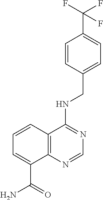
C1=C(CNC2=NC=NC3=C2C=CC=C3C(=O)N)C=CC(C(F)(F)F)=C1
